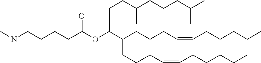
C(CCCC=CCCCCC)(C(OC(CCCCN(C)C)=O)CCC(CCCC(C)C)C)CCCC=CCCCCC
